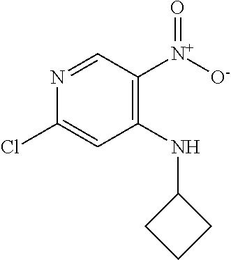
C1(NC2CCC2)=C([N+]([O-])=O)C=NC(Cl)=C1
